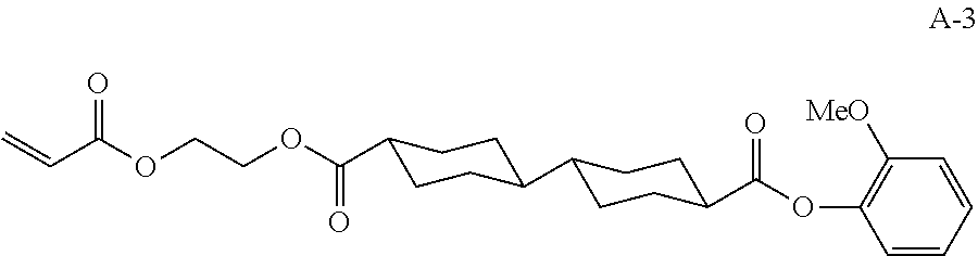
C=CC(OCCOC(C1CCC(C2CCC(C(OC3=C([MeO])C=CC=C3)=O)CC2)CC1)=O)=O
